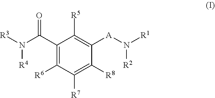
C1(C(N([R3])[R4])=O)=C([R6])C([R7])=C([R8])C([A]N([R1])[R2])=C1[R5]
